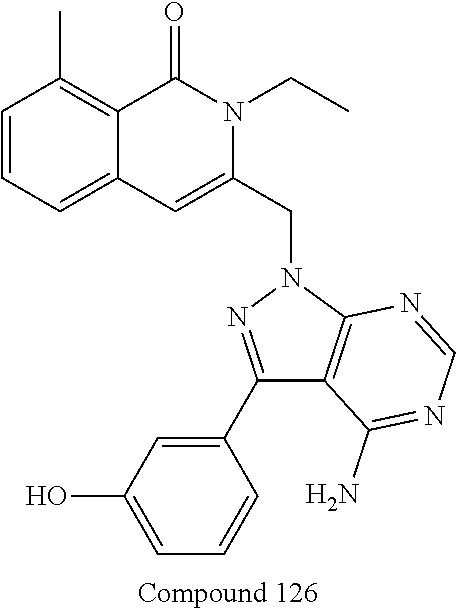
C1=CC=C2C(=C1C)C(=O)N(CC)C(CN1N=C(C3=CC(O)=CC=C3)C3=C1N=CN=C3N)=C2
